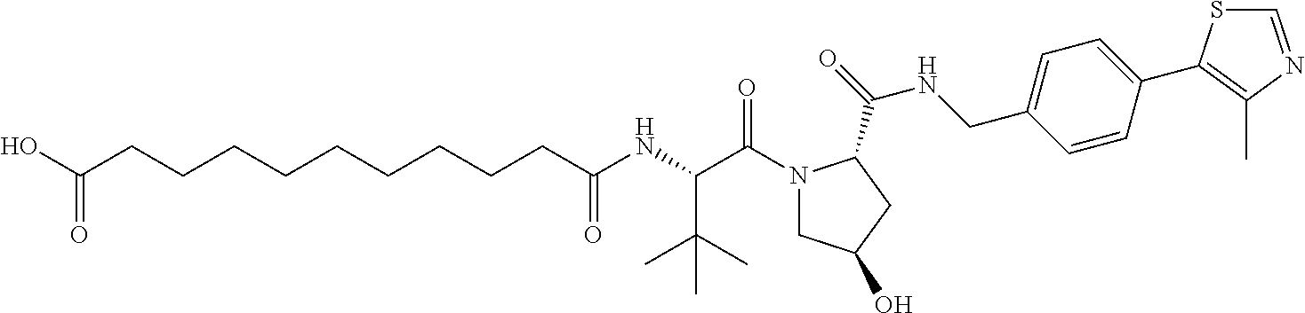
N1(C(C(NC(CCCCCCCCCC(O)=O)=O)C(C)(C)C)=O)CC(O)CC1C(NCC1=CC=C(C2=C(C)N=CS2)C=C1)=O
